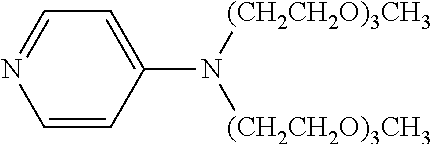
C1=CC(N([(CH2CH2O)3CH3])[(CH2CH2O)3CH3])=CC=N1
